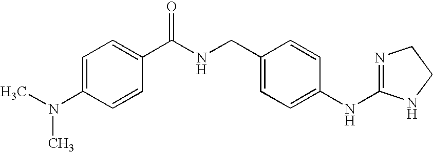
C1=C(N(C)C)C=CC(C(NCC2=CC=C(NC3=NCCN3)C=C2)=O)=C1
